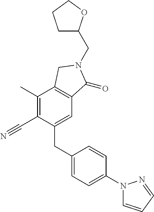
C1(CC2=CC=C(N3C=CC=N3)C=C2)=CC2=C(C(C)=C1C#N)CN(CC1CCCO1)C2=O
